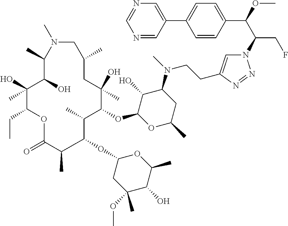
C(F)C(N1C=C(CCN(C2C(O)C(OC3C(C)C(OC4CC(OC)(C)C(O)C(C)O4)C(C)C(=O)OC(CC)C(O)(C)C(O)C(C)N(C)CC(C)CC3(O)C)OC(C)C2)C)N=N1)C(C1=CC=C(C2=CN=CN=C2)C=C1)OC
